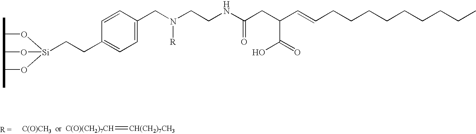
C1=CC(CC[Si](OC)(OC)OC)=CC=C1CN(CCNC(CC(C=CCCCCCCCCC)C(=O)O)=O)[R].[C(O)CH3].[C(O)(CH2)7CH]=[CH(CH2)7CH3]
